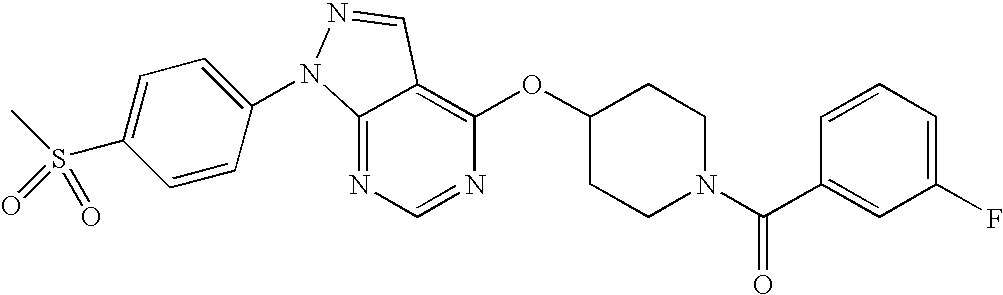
C12=NC=NC(OC3CCN(C(C4=CC(F)=CC=C4)=O)CC3)=C1C=NN2C1=CC=C(S(C)(=O)=O)C=C1
